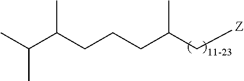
C(C(C[Z])C)CCC(C(C)C)C
